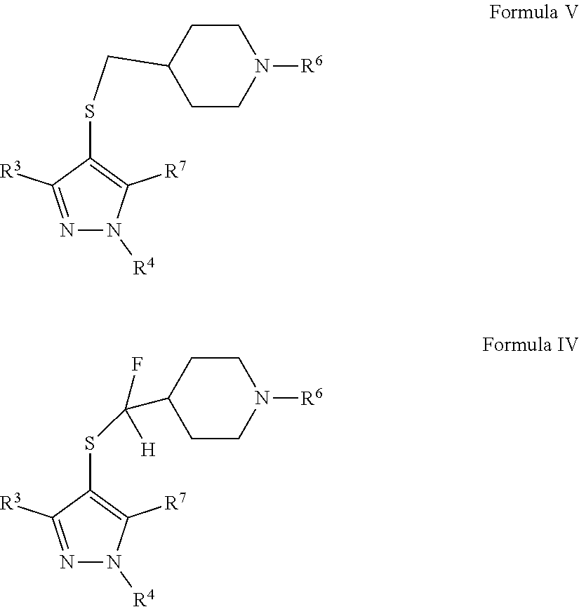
N1=C([R3])C(SC(C2CCN([R6])CC2)([H])F)=C([R7])N1[R4].N1=C([R3])C(SCC2CCN([R6])CC2)=C([R7])N1[R4]
